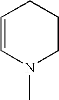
C1=CN(C)CCC1
